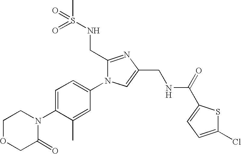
C1OCC(=O)N(C2=CC=C(N3C=C(CNC(=O)C4=CC=C(Cl)S4)N=C3CNS(C)(=O)=O)C=C2C)C1
